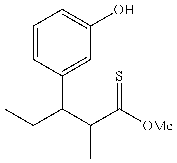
CCC(C(C([OMe])=S)C)C1=CC(O)=CC=C1
